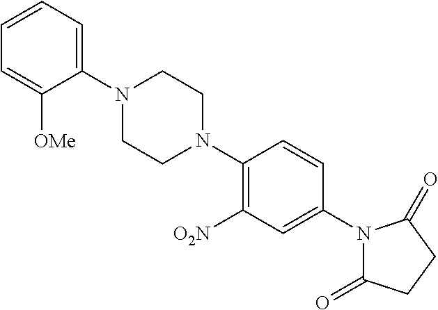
C1=CC=C(N2CCN(C3=C([O2N])C=C(N4C(=O)CCC4=O)C=C3)CC2)C([OMe])=C1
